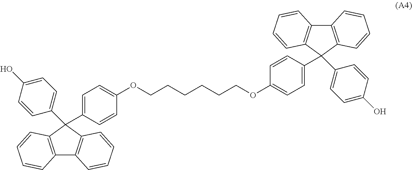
C1(OCCCCCCOC2=CC=C(C3(C4=CC=C(O)C=C4)C4=C(C5=C3C=CC=C5)C=CC=C4)C=C2)=CC=C(C2(C3=CC=C(O)C=C3)C3=C(C4=C2C=CC=C4)C=CC=C3)C=C1
